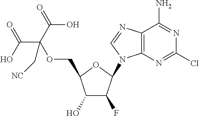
C1(O)C(F)C(N2C3=C(C(N)=NC(Cl)=N3)N=C2)OC1COC(C[NC])(C(O)=O)C(=O)O
